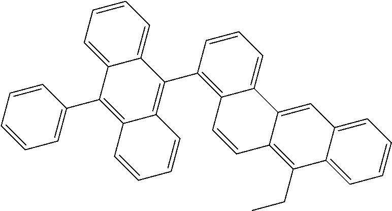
C1=CC=C2C(=C1)C(C1=C3C(=CC=C1)C1=CC4=CC=CC=C4C(CC)=C1C=C3)=C1C(=C2C2=CC=CC=C2)C=CC=C1
